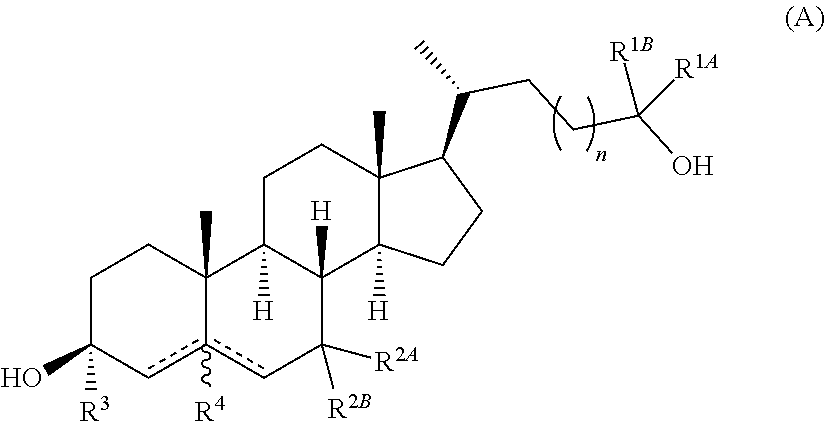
C1C(O)([R3])cc2([R4])cC([R2A])([R2B])C3([H])C([H])(C2(C)C1)CCC1(C)C3([H])CCC1C(C)CCC(O)([R1B])[R1A]
